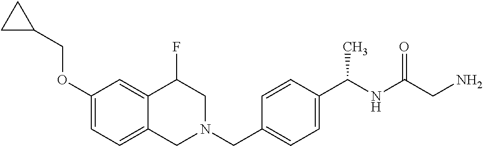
C1(OCC2CC2)=CC=C2C(=C1)C(F)CN(CC1=CC=C(C(NC(=O)CN)C)C=C1)C2
